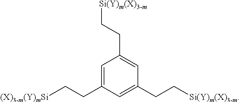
C1=C(CC[(X)3-m(Y)mSi])C=C(CC[Si(Y)m(X)3-m])C=C1CC[Si(Y)m(X)3-m]
